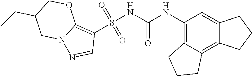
S(NC(NC1=C2C(=C3C(=C1)CCC3)CCC2)=O)(C1=C2N(N=C1)CC(CC)CO2)(=O)=O
